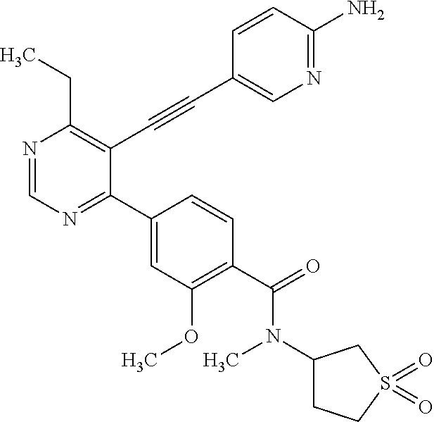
N1=CN=C(C2=CC(OC)=C(C(=O)N(C)C3CCS(=O)(=O)C3)C=C2)C(C#CC2=CN=C(N)C=C2)=C1CC
